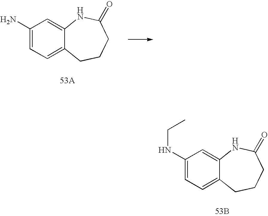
C1(N)=CC=C2C(=C1)NC(=O)CCC2.C1(NCC)=CC=C2C(=C1)NC(=O)CCC2.[53B]
